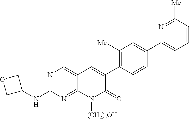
N1=C(NC2COC2)N=C2C(=C1)C=C(C1=C([Me])C=C(C3=CC=CC([Me])=N3)C=C1)C(=O)N2[(CH2)3OH]
